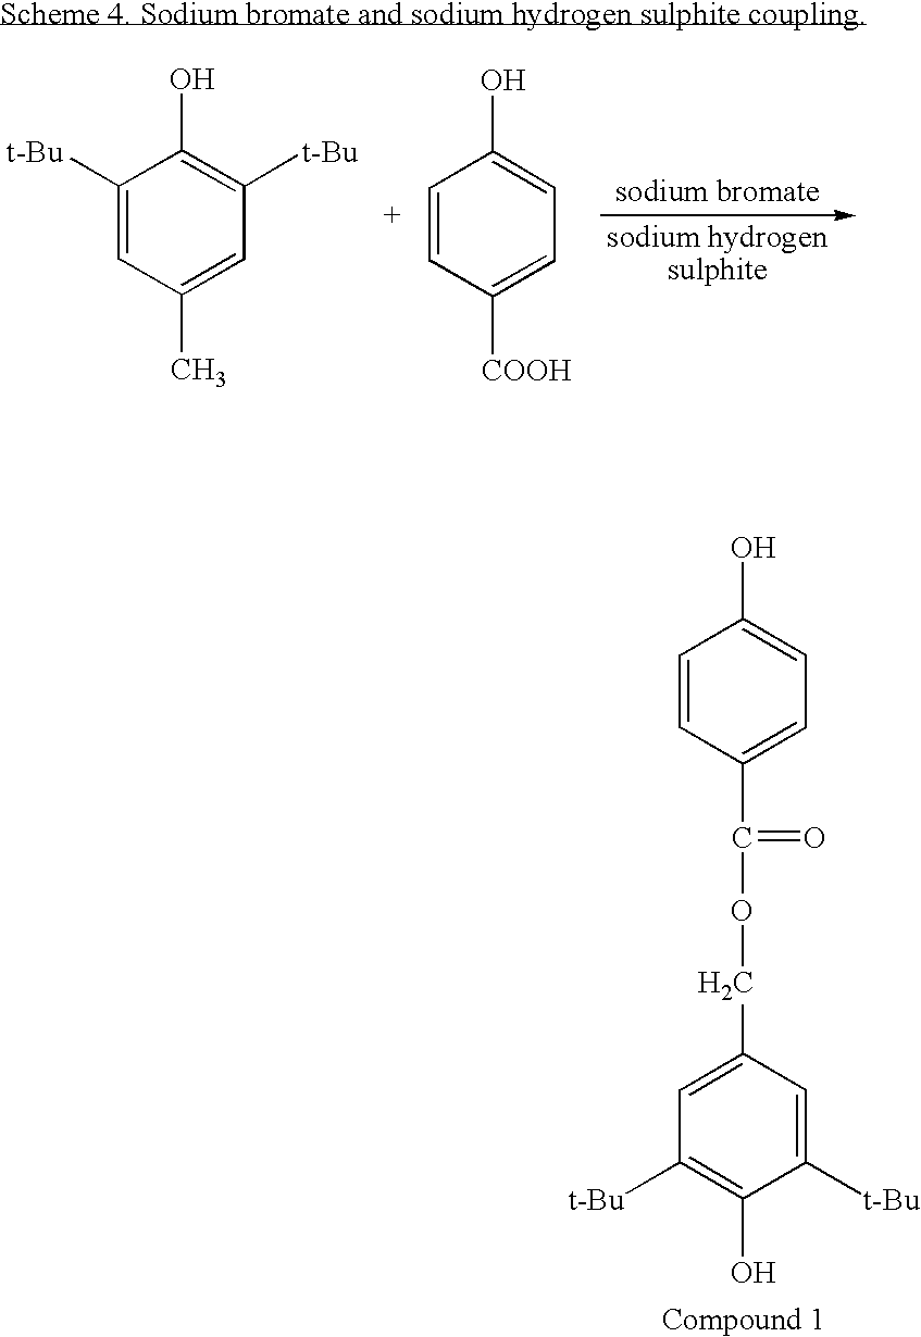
C1(C(=O)OCC2=CC([t-Bu])=C(O)C([t-Bu])=C2)=CC=C(O)C=C1.C1([t-Bu])=CC(C)=CC([t-Bu])=C1O.C1=CC([COOH])=CC=C1O
